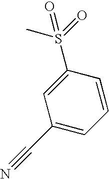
CS(=O)(C1=CC(C#N)=CC=C1)=O
